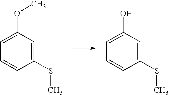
C1=C(OC)C=C(SC)C=C1.C1=C(O)C=C(SC)C=C1
